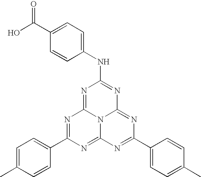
C1(NC2=NC3=NC(C4=CC=C(C)C=C4)=NC4=NC(C5=CC=C(C)C=C5)=NC(=N2)N34)=CC=C(C(O)=O)C=C1
